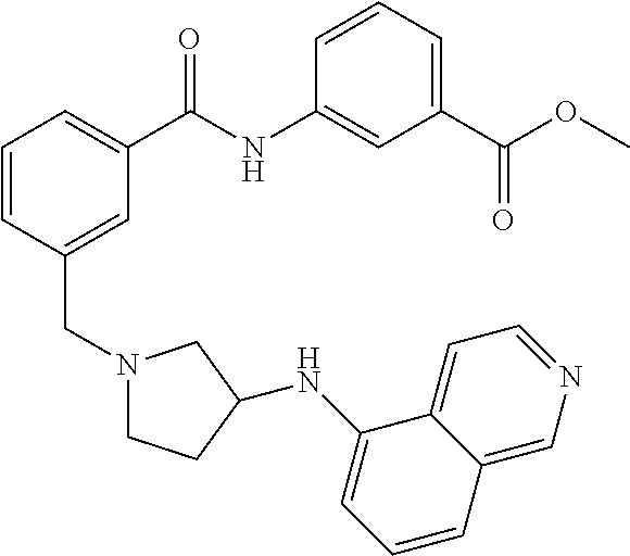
C1=CC(CN2CCC(NC3=CC=CC4=CN=CC=C34)C2)=CC(C(NC2=CC(C(OC)=O)=CC=C2)=O)=C1
